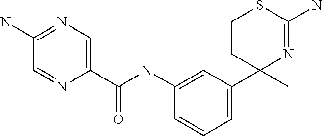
C1(C(NC2=CC(C3(C)N=C(N)SCC3)=CC=C2)=O)=CN=C(N)C=N1
